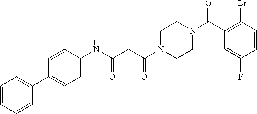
C1=CC=CC(C2=CC=C(NC(CC(N3CCN(C(C4=C(Br)C=CC(F)=C4)=O)CC3)=O)=O)C=C2)=C1
